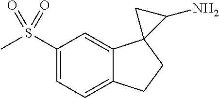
C1(S(C)(=O)=O)=CC=C2C(=C1)C1(CC2)C(N)C1
